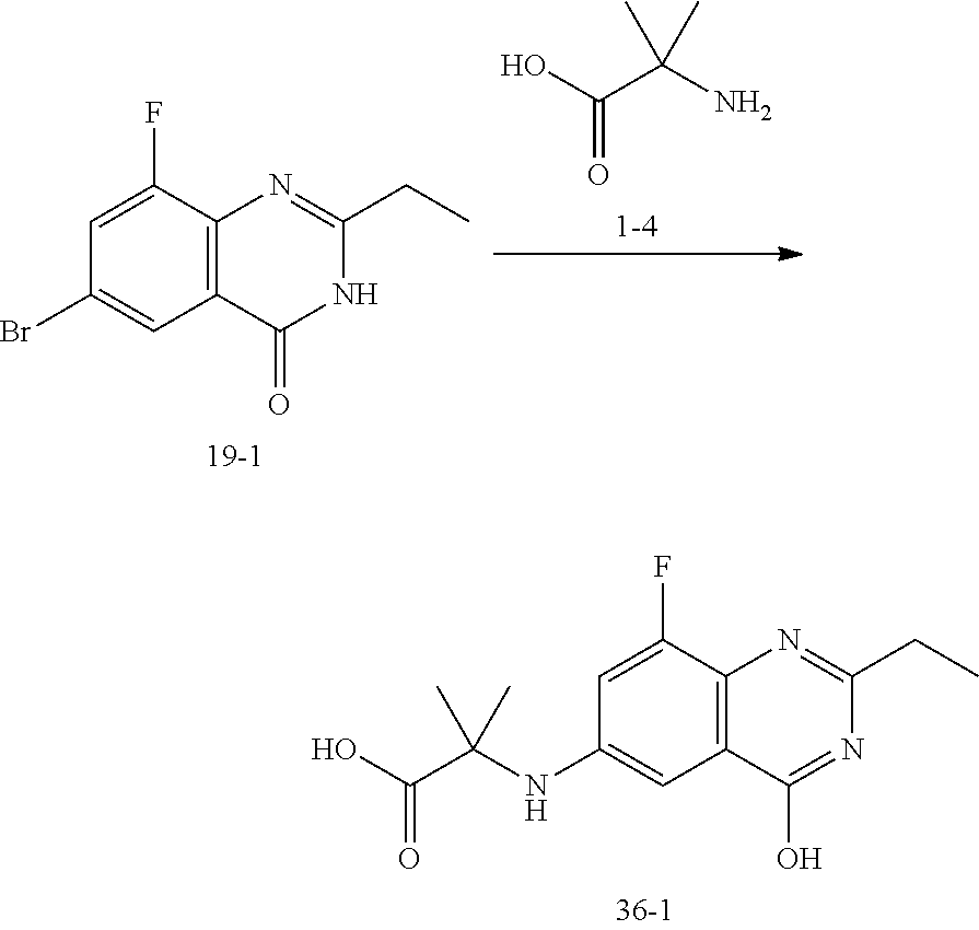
C1=C(F)C2=C(C=C1Br)C(=O)NC(CC)=N2.O=C(O)C(N)(C)C.C1=C(F)C2=C(C=C1NC(C(O)=O)(C)C)C(O)=NC(CC)=N2
